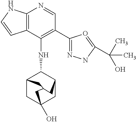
C12=C(C(NC3C4CC5(O)CC3CC(C4)C5)=C(C3=NNC(C(C)(C)O)=O3)C=N1)C=CN2
